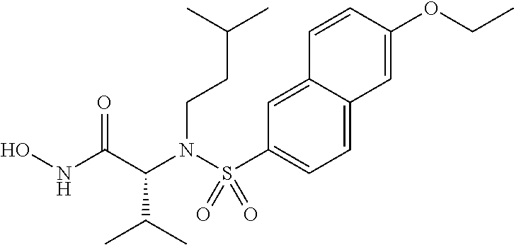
C1=C2C(=CC(S(N(CCC(C)C)C(C(C)C)C(=O)NO)(=O)=O)=C1)C=CC(OCC)=C2
